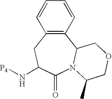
C12=C(CC(N[P4])C(=O)N3C1COCC3C)C=CC=C2
